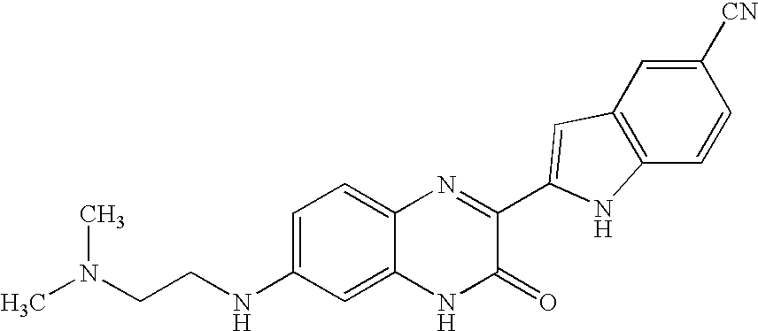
C1=C2C(=CC=C1NCCN(C)C)N=C(C1=CC3=C(C=CC([CN])=C3)N1)C(=O)N2
